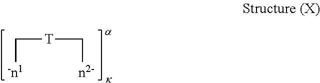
[-n1]C[T]C[n2-]
